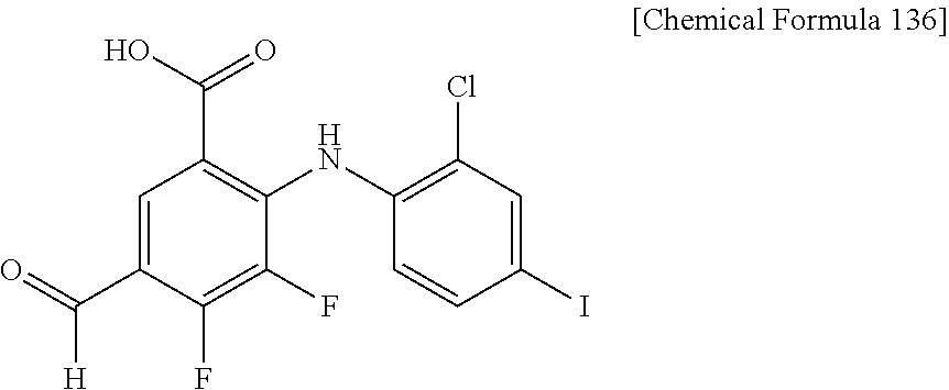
O=C(C1=CC(C(O)=O)=C(NC2=C(Cl)C=C(I)C=C2)C(F)=C1F)[H]
